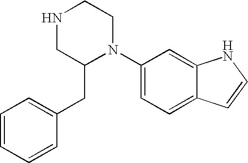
C1=CC=CC(CC2N(C3=CC=C4C(=C3)NC=C4)CCNC2)=C1
